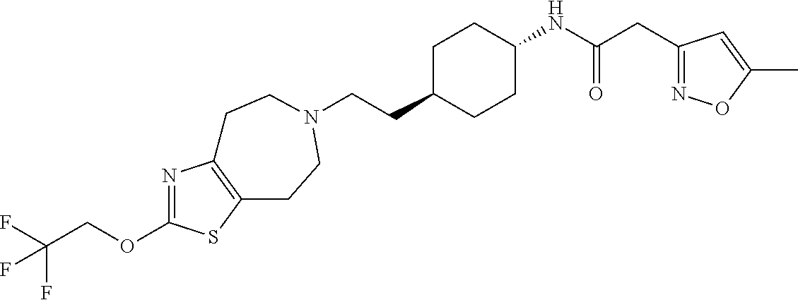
C(CC1CCC(NC(CC2=NOC(C)=C2)=O)CC1)N1CCC2=C(N=C(OCC(F)(F)F)S2)CC1
